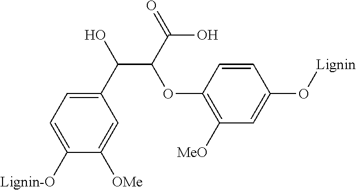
C1([Lignin-O])=CC=C(C(C(C(O)=O)OC2=C([MeO])C=C(O[Lignin])C=C2)O)C=C1[OMe]
